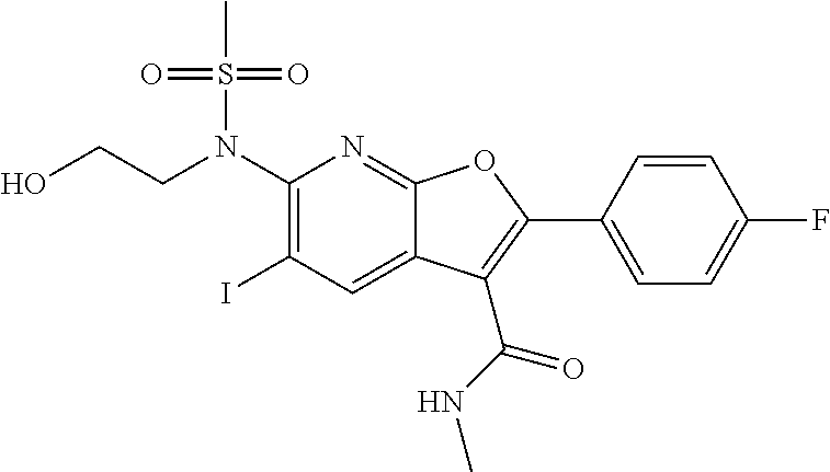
C1(N(CCO)S(C)(=O)=O)=C(I)C=C2C(=N1)OC(C1=CC=C(F)C=C1)=C2C(NC)=O
